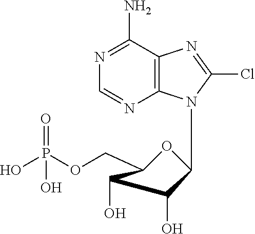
OP(OCC1OC(CN2C3=C(C(N)=NC=N3)N=C2Cl)C(O)C1O)(=O)O
